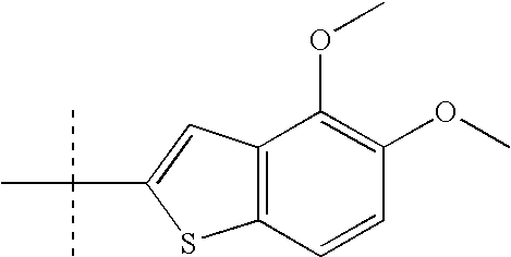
C1(OC)=C(OC)C2=C(C=C1)SC(C(C)(C)C)=C2
